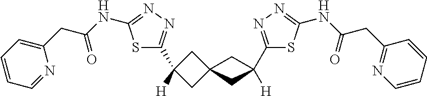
S1C(C2([H])CC3(C2)CC(C2=NN=C(NC(=O)CC4=NC=CC=C4)S2)([H])C3)=NN=C1NC(=O)CC1=CC=CC=N1
